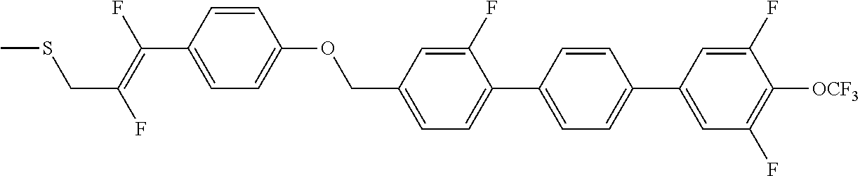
C(C1=CC=C(C2=CC=C(C3=CC(F)=C([OCF3])C(F)=C3)C=C2)C(F)=C1)OC1=CC=C(C(=C(F)CSC)F)C=C1
